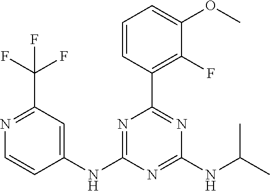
C1(NC2=CC(C(F)(F)F)=NC=C2)=NC(C2=C(F)C(OC)=CC=C2)=NC(NC(C)C)=N1
